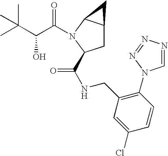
C(C(=O)N1C2C(CC1C(NCC1=C(N3C=NN=N3)C=CC(Cl)=C1)=O)C2)(C(C)(C)C)O
